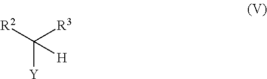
C([Y])([R3])([R2])[H]
